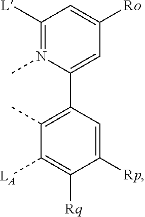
C1([L])=N(C)C(C2=C(C)C([LA])=C([Rq])C([Rp])=C2)=CC([Ro])=C1
